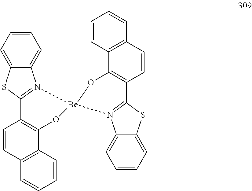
C1=CC=C2C(=C1)N1=C(S2)C2=C(C3=C(C=CC=C3)C=C2)O[Be]12N1=C(C3=C(C4=C(C=CC=C4)C=C3)O2)SC2=CC=CC=C21
